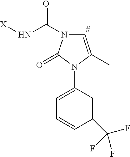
C1=C(C)N(C2=CC=CC(C(F)(F)F)=C2)C(=O)N1C(=O)N[X]
